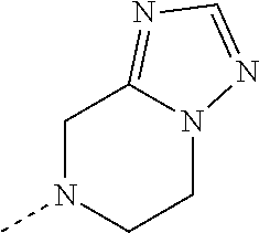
C1N(C)CCN2C1=NC=N2
